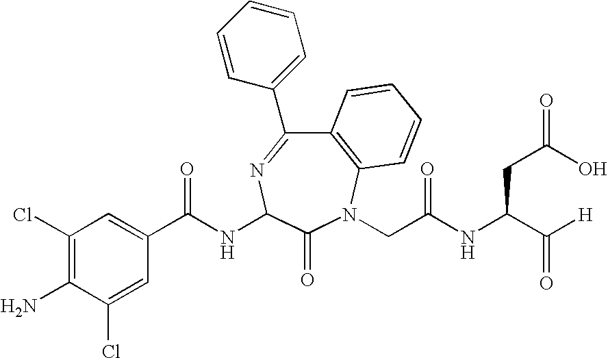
C1(Cl)=C(N)C(Cl)=CC(C(NC2N=C(C3=CC=CC=C3)C3=C(N(CC(NC(C([H])=O)CC(=O)O)=O)C2=O)C=CC=C3)=O)=C1
